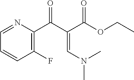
C1=CC(F)=C(C(=O)C(=CN(C)C)C(OCC)=O)N=C1
